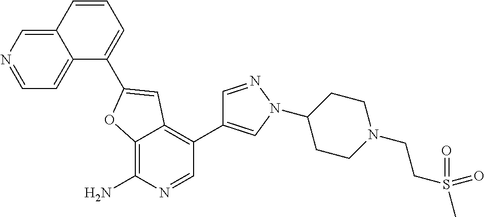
C12=CN=CC=C1C(C1=CC3=C(C4=CN(C5CCN(CCS(C)(=O)=O)CC5)N=C4)C=NC(N)=C3O1)=CC=C2
